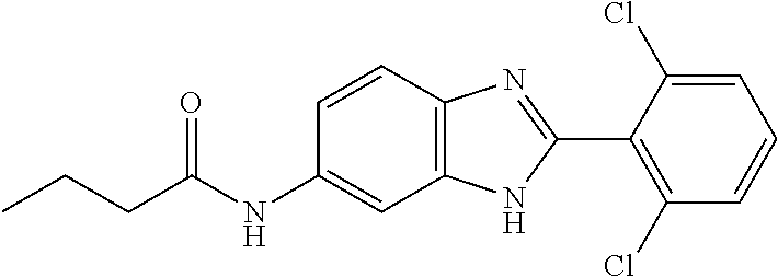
O=C(NC1=CC2=C(C=C1)N=C(C1=C(Cl)C=CC=C1Cl)N2)CCC
